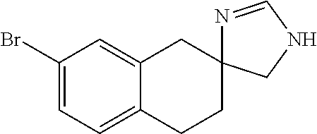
C1(Br)=CC=C2C(=C1)CC1(CC2)N=CNC1
